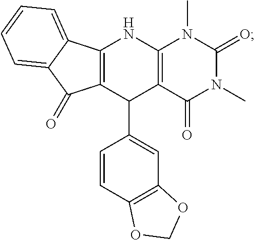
C12=C(C(C3=CC4=C(C=C3)OCO4)C3=C(N1)N(C)C(=O)N(C)C3=O)C(=O)C1=CC=CC=C21
